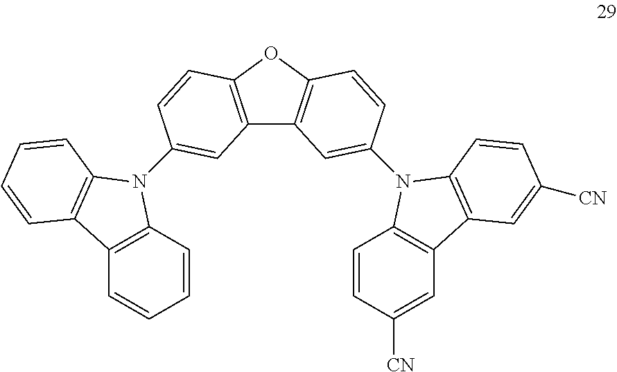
C12=C(OC3=C1C=C(N1C4=C(C=C([CN])C=C4)C4=C1C=CC([CN])=C4)C=C3)C=CC(N1C3=C(C=CC=C3)C3=C1C=CC=C3)=C2
